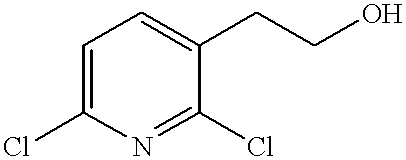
C1=C(Cl)N=C(Cl)C(CCO)=C1
